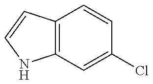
C12=C(C=CN1)C=CC(Cl)=C2
